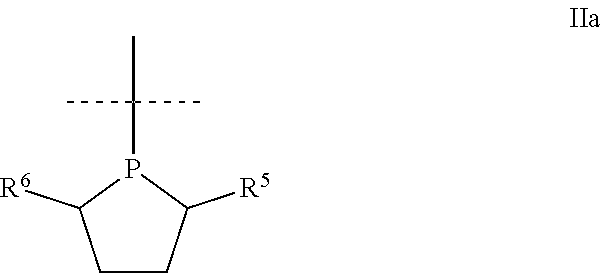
C1CC([R5])P(C(C)(C)C)C1[R6]
